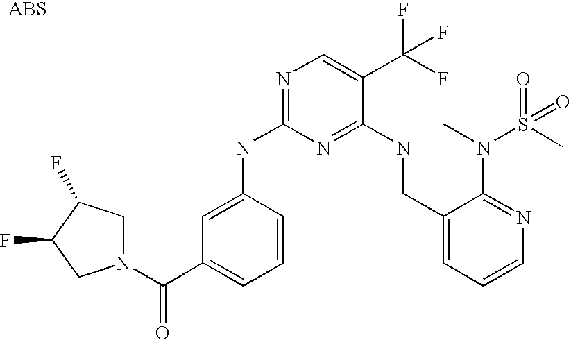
C1(CNC2=NC(NC3=CC(C(N4CC(F)C(F)C4)=O)=CC=C3)=NC=C2C(F)(F)F)=CC=CN=C1N(C)S(C)(=O)=O
